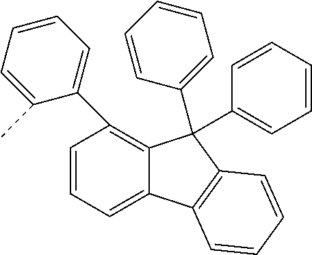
C1=CC=C2C(=C1C1=CC=CC=C1C)C(C1=CC=CC=C1)(C1=CC=CC=C1)C1=C2C=CC=C1
